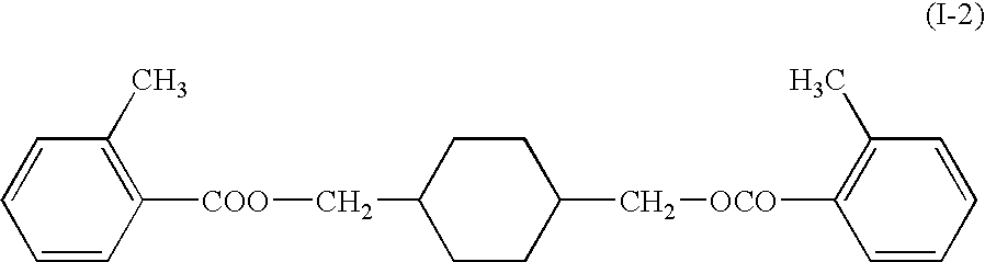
C1=CC([COO]CC2CCC(C[OCO]C3=C(C)C=CC=C3)CC2)=C(C)C=C1
